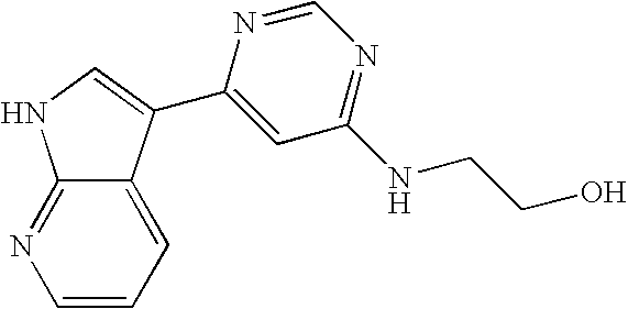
C1(C2=CNC3=NC=CC=C32)=CC(NCCO)=NC=N1
